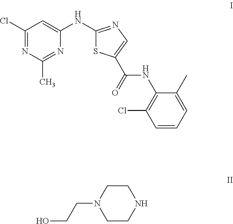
C1(Cl)=NC(C)=NC(NC2=NC=C(C(=O)NC3=C(Cl)C=CC=C3C)S2)=C1.C1CNCCN1CCO
